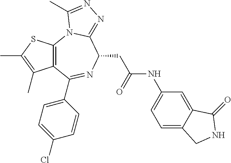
C12=C(C(C3=CC=C(Cl)C=C3)=NC(CC(=O)NC3=CC=C4C(=C3)C(=O)NC4)C3=NN=C(C)N13)C(C)=C(C)S2
